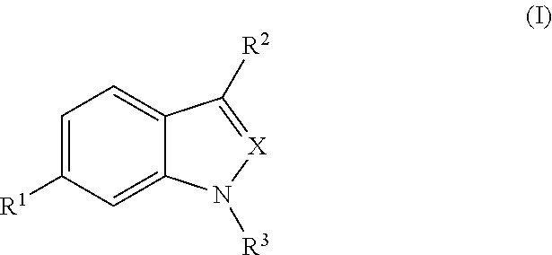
C1=C([R1])C=C2C(=C1)C([R2])=[X]N2[R3]
